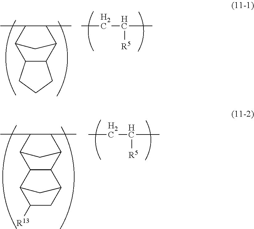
C12C(C3CC1C(C)C3C)CCC2.C(C(C)[R5])C.C12CC(C(C)C1C)C1C3C([R13])CC(C3)C21.C(C(C)[R5])C
